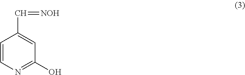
C1=CN=C(O)C=C1C=[NOH]
